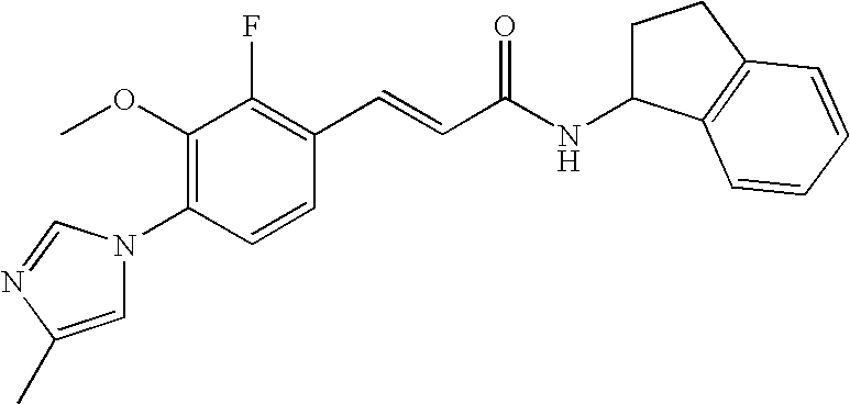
C1(OC)=C(N2C=C(C)N=C2)C=CC(C=CC(NC2CCC3=C2C=CC=C3)=O)=C1F
